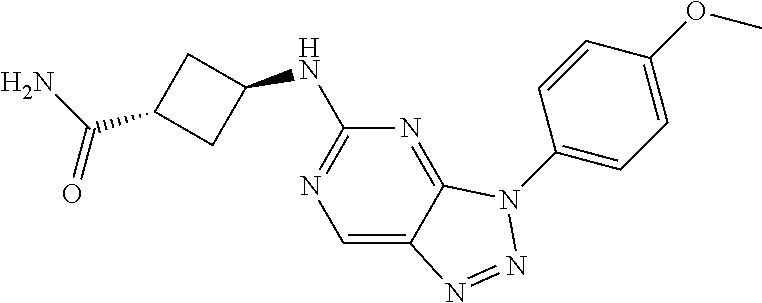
C1=C2C(=NC(NC3CC(C(N)=O)C3)=N1)N(C1=CC=C(OC)C=C1)N=N2
